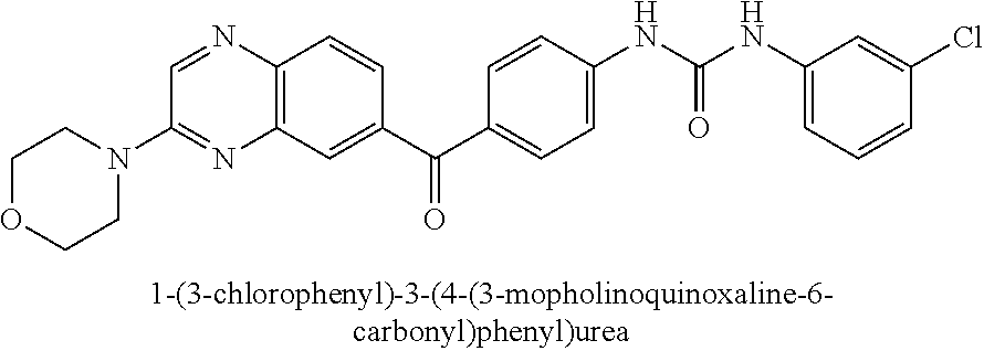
C1OCCN(C2=NC3=C(N=C2)C=CC(C(C2=CC=C(NC(NC4=CC=CC(Cl)=C4)=O)C=C2)=O)=C3)C1
